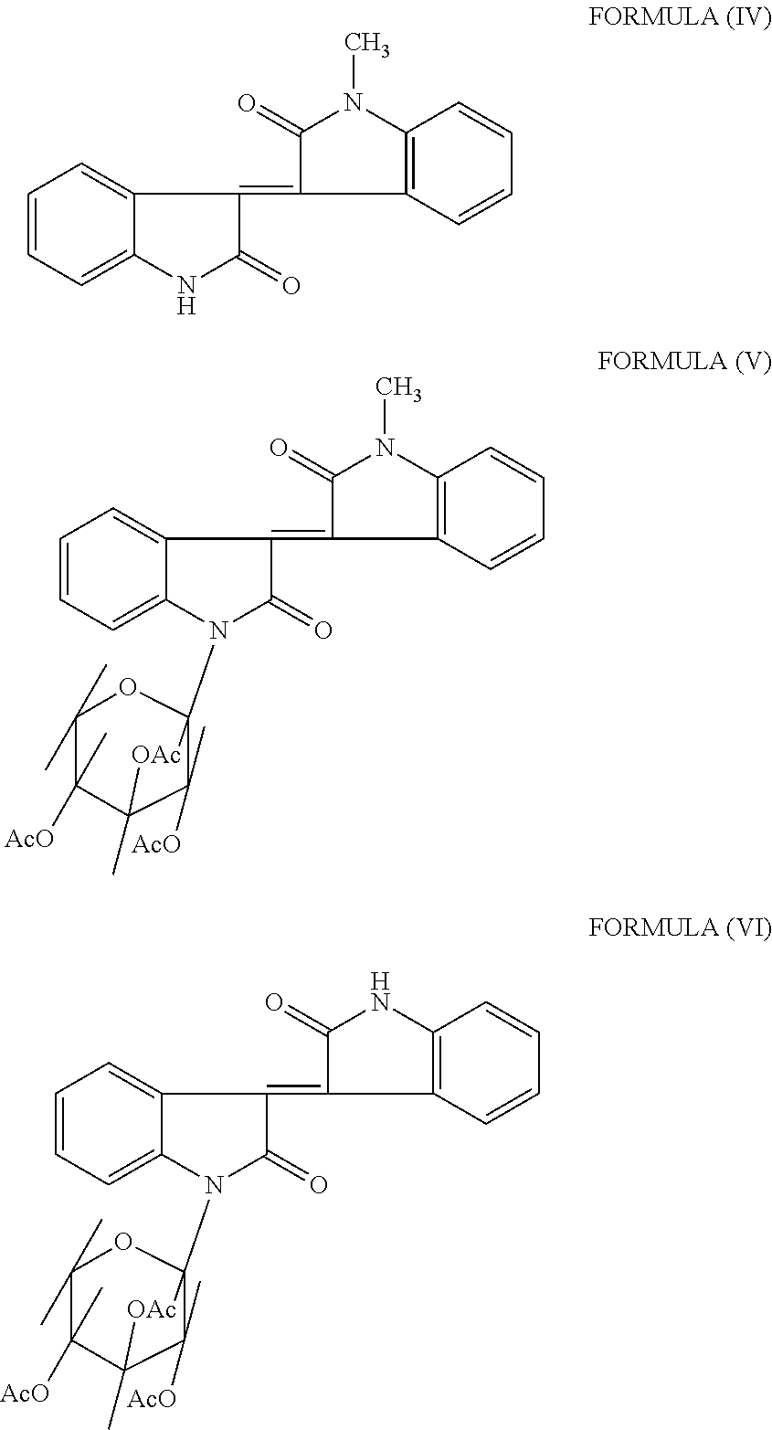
C1=CC=C2C(=C1)C(=C1C(=O)N(C)C3=C1C=CC=C3)C(=O)N2.C1=CC=C2C(=C1)C(=C1C(=O)N(C)C3=C1C=CC=C3)C(=O)N2C1(C)OC(C)(C)C(C)([AcO])C([OAc])(C)C1(C)[AcO].C1=CC=C2C(=C1)C(=C1C(=O)NC3=C1C=CC=C3)C(=O)N2C1(C)OC(C)(C)C(C)([AcO])C([OAc])(C)C1(C)[AcO]
